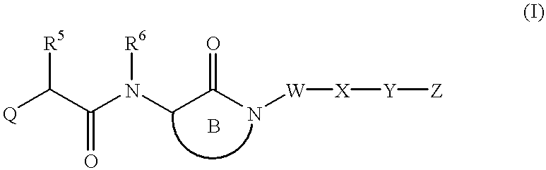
[Q]C(C(N(CC(N[W][X][Y][Z])=O)[R6])=O)[R5].B
